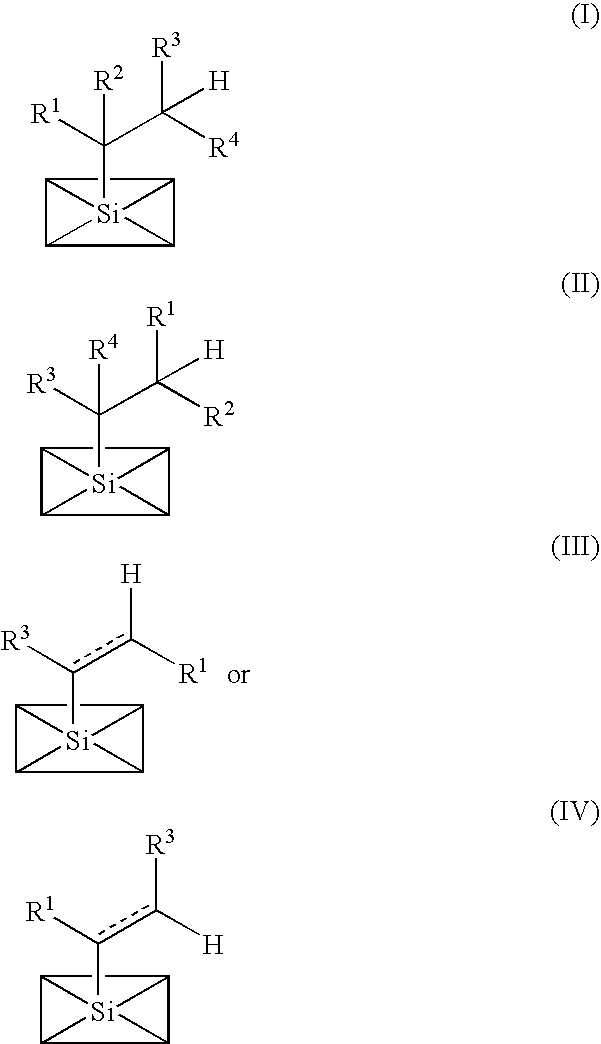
[Si]123(c([R3])c([H])[R1])C4C1C2C34.[Si]123(C([R1])(C([R3])([R4])[H])[R2])C4C1C2C34.[Si]123(C([R3])(C([R1])([R2])[H])[R4])C4C1C2C34.[Si]123(c([R1])c([R3])[H])C4C1C2C34
